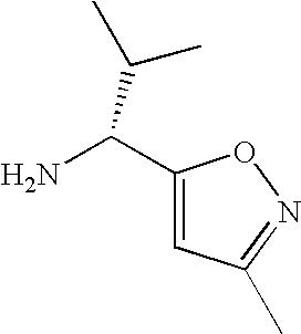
C1(C(N)C(C)C)=CC(C)=NO1
